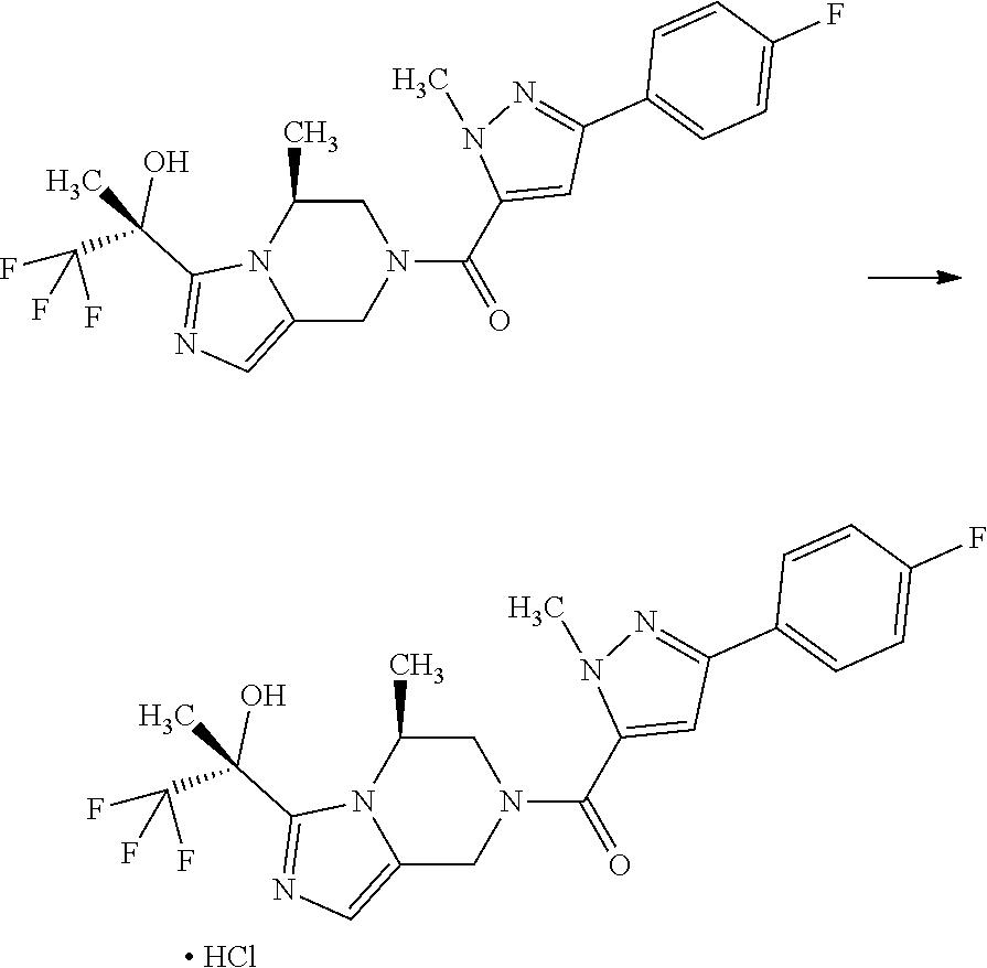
C12=CN=C(C(C(F)(F)F)(O)C)N1C(C)CN(C(C1=CC(C3=CC=C(F)C=C3)=NN1C)=O)C2.C12=CN=C(C(C(F)(F)F)(O)C)N1C(C)CN(C(C1=CC(C3=CC=C(F)C=C3)=NN1C)=O)C2.[ HCl]
